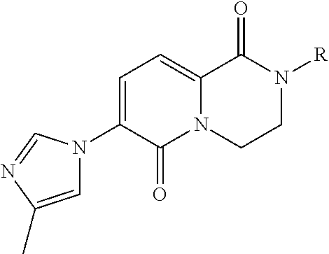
C1=C(N2C=C(C)N=C2)C(=O)N2C(=C1)C(=O)N([R])CC2
